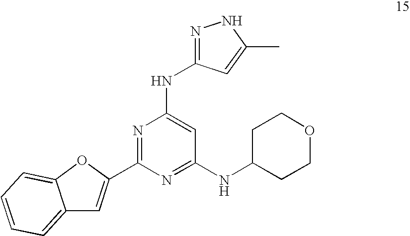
N1=C(C2=CC3=CC=CC=C3O2)N=C(NC2CCOCC2)C=C1NC1=NNC(C)=C1
